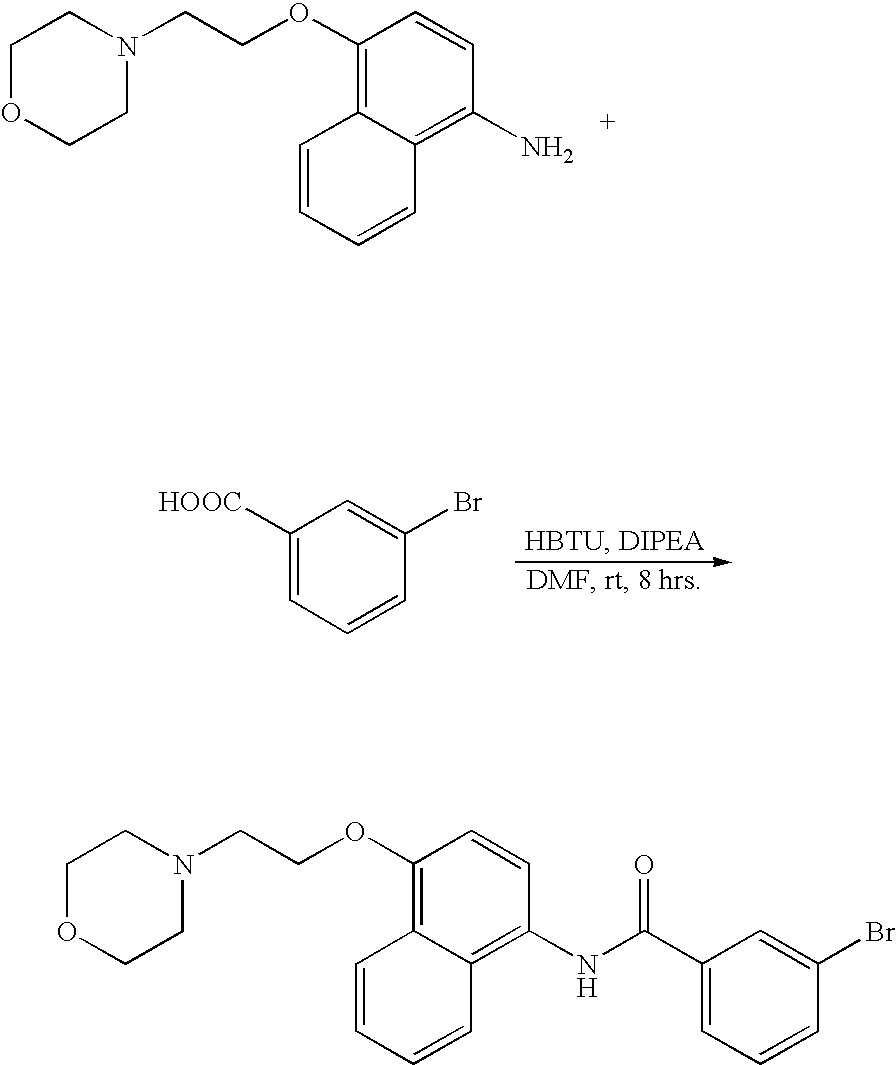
C1OCCN(CCOC2=C3C(=C(N)C=C2)C=CC=C3)C1.C1([HOOC])=CC=CC(Br)=C1.C1OCCN(CCOC2=C3C(=C(NC(C4=CC=CC(Br)=C4)=O)C=C2)C=CC=C3)C1
